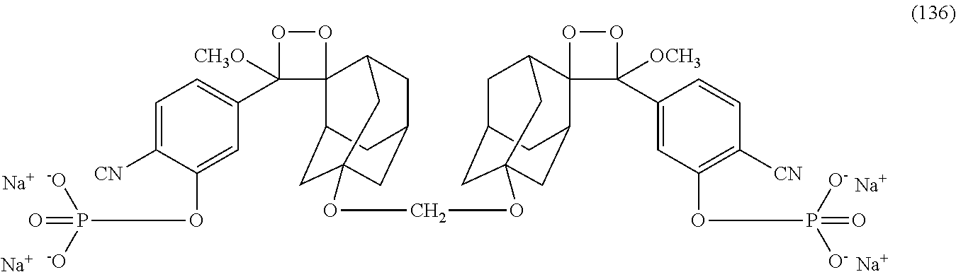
C12(C3CC4(OCOC56CC7CC(C8(C(C5)C7)C(C5=CC(OP(=O)([O-])[O-])=C([CN])C=C5)([OCH3])OO8)C6)CC(CC1C4)C3)OOC2(C1=CC=C([CN])C(OP(=O)([-O])[-O])=C1)[CH3O].[Na].[Na].[Na].[Na]
